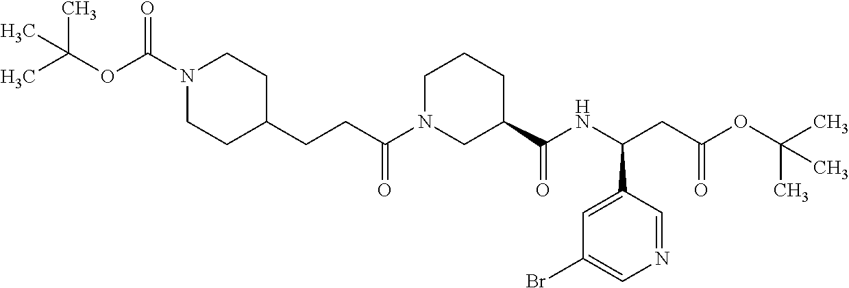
N1(C(OC(C)(C)C)=O)CCC(CCC(N2CCCC(C(NC(CC(OC(C)(C)C)=O)C3=CC(Br)=CN=C3)=O)C2)=O)CC1
